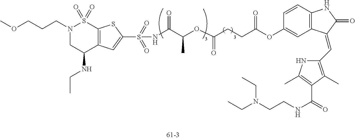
N1(CCCOC)CC(NCC)C2=C(S1(=O)=O)SC(S(=O)(=O)NC(C(OC(=O)CCC(OC1=CC3=C(C=C1)NC(=O)C3=CC1=C(C)C(C(=O)NCCN(CC)CC)=C(C)N1)=O)C)=O)=C2
